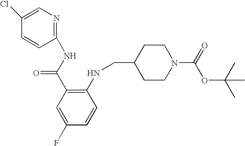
C1=C(F)C=CC(NCC2CCN(C(=O)OC(C)(C)C)CC2)=C1C(NC1=NC=C(Cl)C=C1)=O
